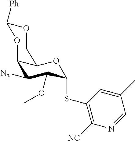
C1([N3])C(OC)C(SC2=C([NC])N=CC(C)=C2)OC2C1OC([Ph])OC2
